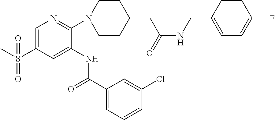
C1=C(S(C)(=O)=O)C=C(NC(C2=CC=CC(Cl)=C2)=O)C(N2CCC(CC(=O)NCC3=CC=C(F)C=C3)CC2)=N1
